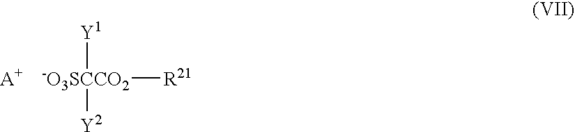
[-O3SCCO2]([R21])([Y1])[Y2].[A+]
